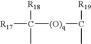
[R17]C([(O)q]C(C)[R19])([R18])C
